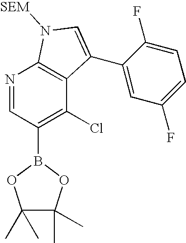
N1=CC(B2OC(C)(C)C(C)(C)O2)=C(Cl)C2=C1N([SEM])C=C2C1=CC(F)=CC=C1F
